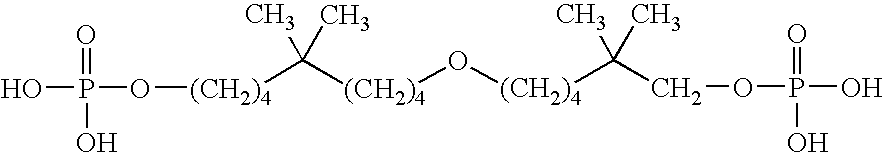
O(P(O)(=O)O)[(CH2)4]C([(CH2)4]O[(CH2)4]C(C)(C)COP(O)(=O)O)(C)C
